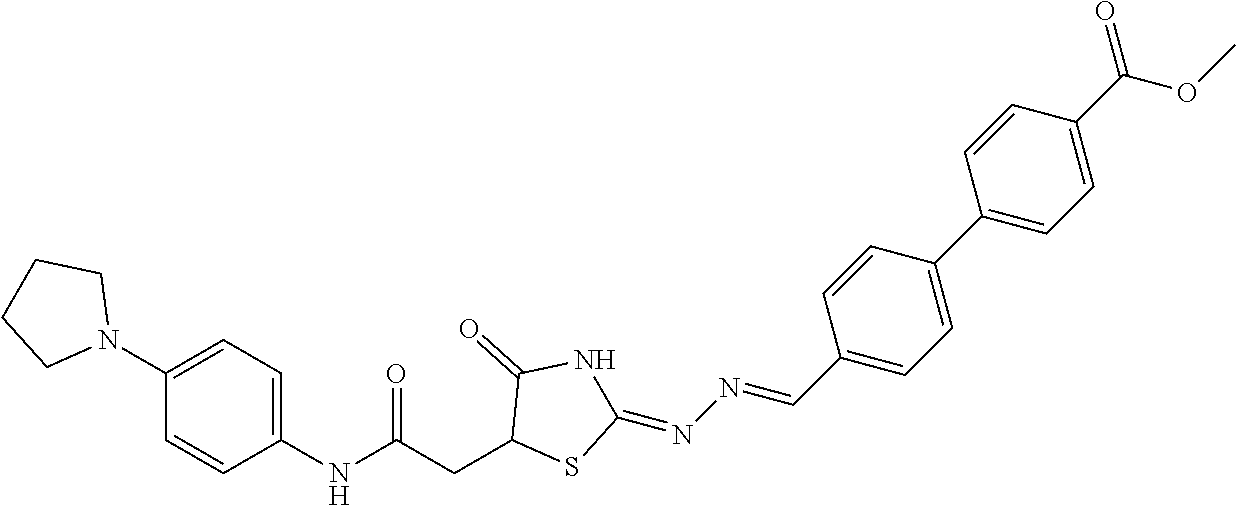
C(CC1SC(=NN=CC2=CC=C(C3=CC=C(C(=O)OC)C=C3)C=C2)NC1=O)(NC1=CC=C(N2CCCC2)C=C1)=O
